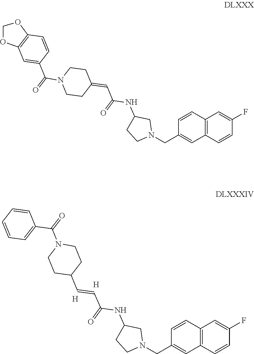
C12=C(C=CC(F)=C1)C=C(CN1CC(NC(=O)C=CC3CCN(C(=O)C4=CC=CC=C4)CC3)CC1)C=C2.[H].[H].C12=C(C=CC(F)=C1)C=C(CN1CC(NC(C=C3CCN(C(=O)C4=CC5=C(C=C4)OCO5)CC3)=O)CC1)C=C2
